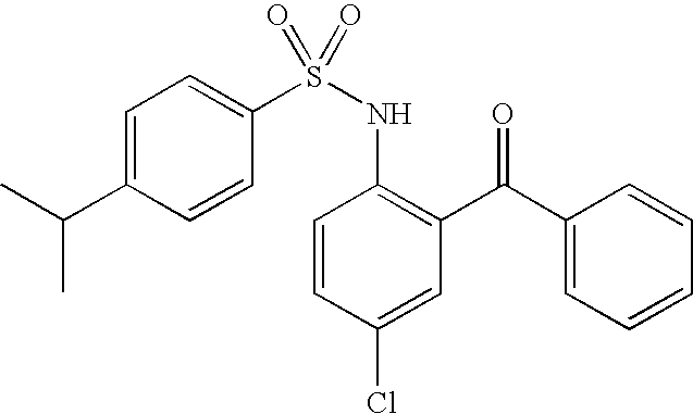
C1(S(NC2=C(C(C3=CC=CC=C3)=O)C=C(Cl)C=C2)(=O)=O)=CC=C(C(C)C)C=C1
